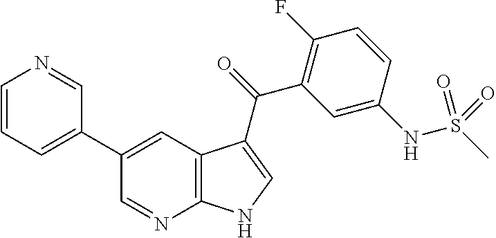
C12=C(C=C(C3=CC=CN=C3)C=N1)C(C(=O)C1=C(F)C=CC(NS(C)(=O)=O)=C1)=CN2
